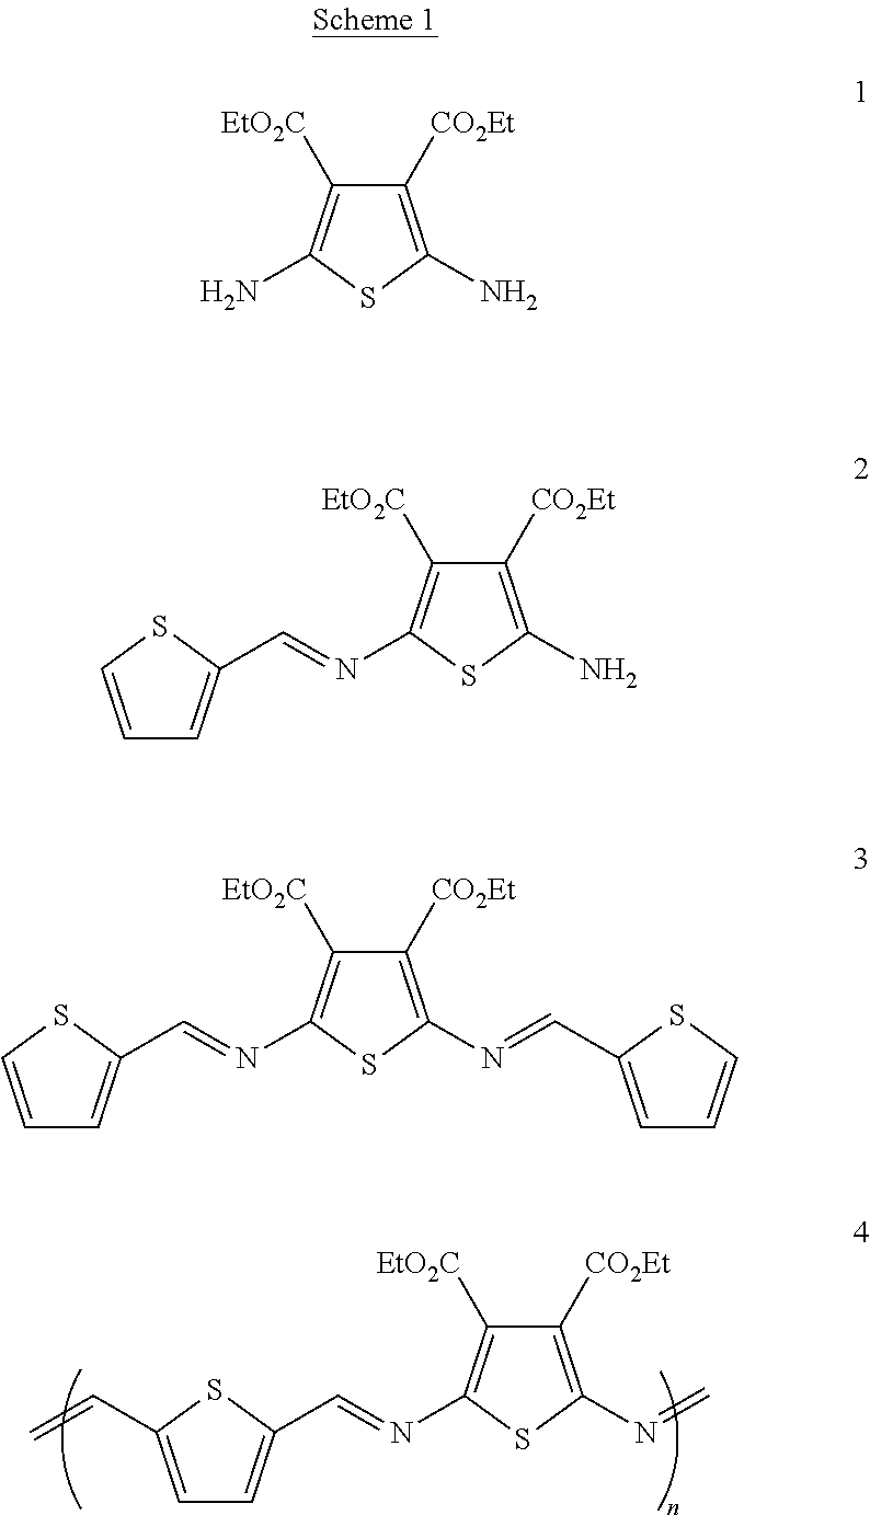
C1([CO2Et])=C(N=C)SC(N=CC2=CC=C(C=C)S2)=C1[EtO2C].C1([CO2Et])=C(N)SC(N)=C1[EtO2C].C1([CO2Et])=C(N)SC(N=CC2=CC=CS2)=C1[EtO2C].C1([CO2Et])=C(N=CC2=CC=CS2)SC(N=CC2=CC=CS2)=C1[EtO2C]
